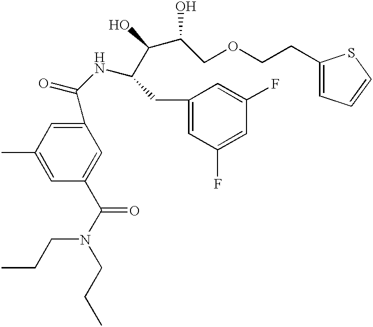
C1(C(NC(CC2=CC(F)=CC(F)=C2)C(O)C(COCCC2=CC=CS2)O)=O)=CC(C)=CC(C(N(CCC)CCC)=O)=C1
